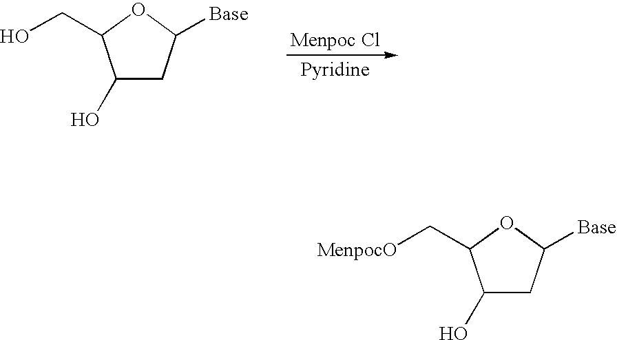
C1(O)CC([Base])OC1CO.C1(O)CC([Base])OC1C[MenpocO]
